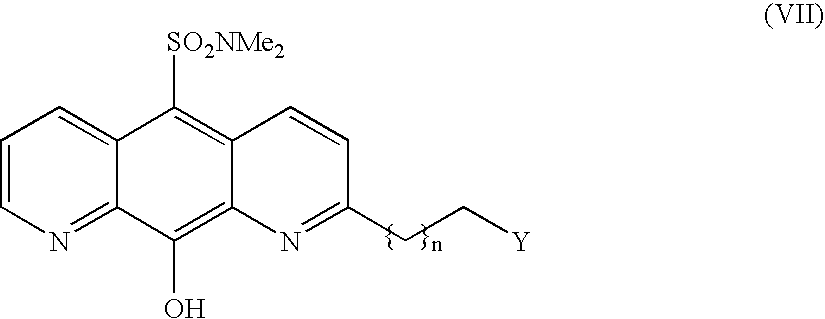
C1(O)=C2N=C(CC[Y])C=CC2=C([SO2NMe2])C2=CC=CN=C12
